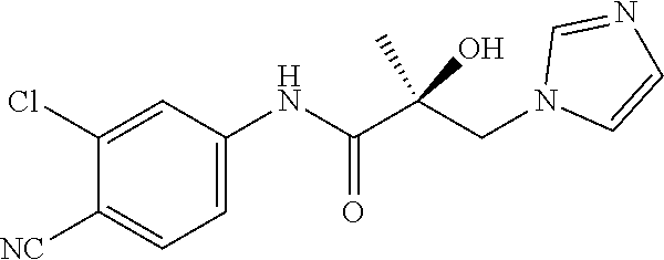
C1([NC])=CC=C(NC(C(CN2C=CN=C2)(C)O)=O)C=C1Cl
